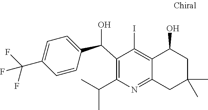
C1(C(C2=CC=C(C(F)(F)F)C=C2)O)=C(C(C)C)N=C2C(=C1I)C(O)CC(C)(C)C2
